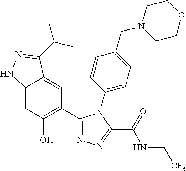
C1=C2C(=CC(C3=NN=C(C(=O)NC[CF3])N3C3=CC=C(CN4CCOCC4)C=C3)=C1O)C(C(C)C)=NN2
